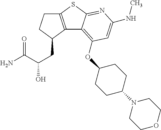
C12=C(C(CC(C(N)=O)O)CC1)C1=C(OC3CCC(N4CCOCC4)CC3)C=C(NC)N=C1S2
